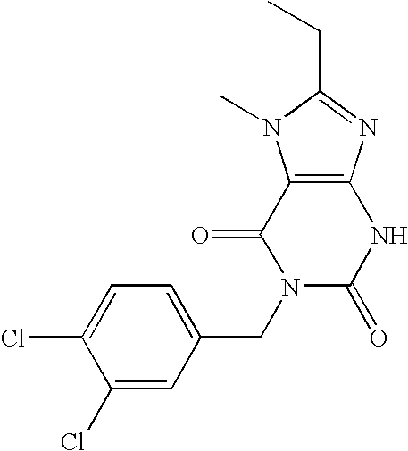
C(C1=CC=C(Cl)C(Cl)=C1)N1C(=O)NC2=C(C1=O)N(C)C(CC)=N2
